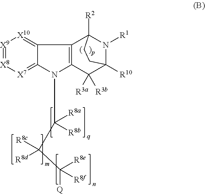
C12=[X10][X9]=[X8][X7]=C1N(C([R8b])([R8a])C(C([Q])([R8e])[R8f])([R8c])[R8d])C1=C2C2([R2])N([R1])C([R10])(C1([R3a])[R3b])CC2
